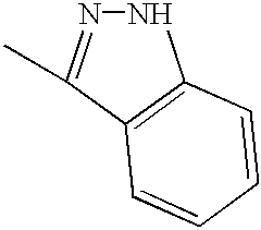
N1N=C(C)C2=C1C=CC=C2
